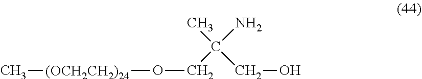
[(OCH2CH2)24](OCC(N)(C)CO)C
